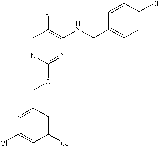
C1(Cl)=CC(COC2=NC(NCC3=CC=C(Cl)C=C3)=C(F)C=N2)=CC(Cl)=C1
